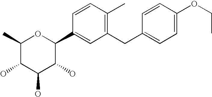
C1(C)C(O)C(O)C(O)C(C2=CC(CC3=CC=C(OCC)C=C3)=C(C)C=C2)O1
